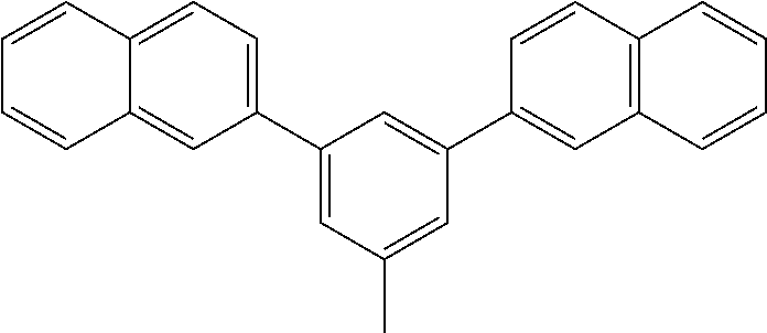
C1(C2=CC=C3C(=C2)C=CC=C3)=CC(C)=CC(C2=CC3=C(C=C2)C=CC=C3)=C1
